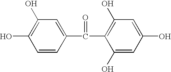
C1(O)=C(O)C=C(C(C2=C(O)C=C(O)C=C2O)=O)C=C1
